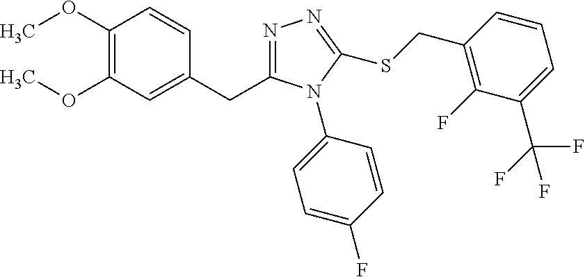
C1(OC)=C(OC)C=C(CC2=NN=C(SCC3=C(F)C(C(F)(F)F)=CC=C3)N2C2=CC=C(F)C=C2)C=C1
